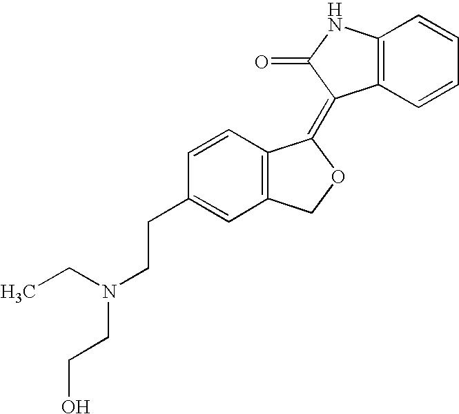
C1=CC(CCN(CCO)CC)=CC2=C1C(=C1C3=C(NC1=O)C=CC=C3)OC2
